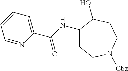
C1(NC(C2=CC=CC=N2)=O)CCN([Cbz])CCC1O
